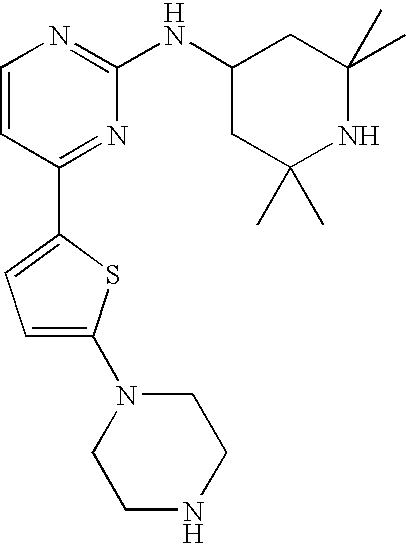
C1=CC(C2=CC=C(N3CCNCC3)S2)=NC(NC2CC(C)(C)NC(C)(C)C2)=N1
